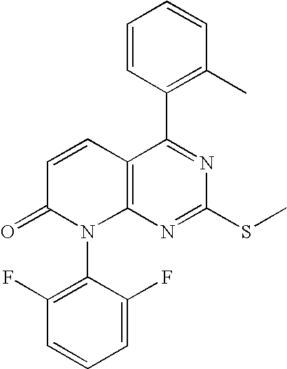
C12=C(N=C(SC)N=C1C1=C(C)C=CC=C1)N(C1=C(F)C=CC=C1F)C(=O)C=C2
